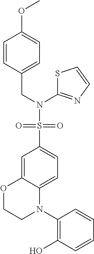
C1=CC(CN(C2=NC=CS2)S(C2=CC=C3C(=C2)OCCN3C2=C(O)C=CC=C2)(=O)=O)=CC=C1OC
